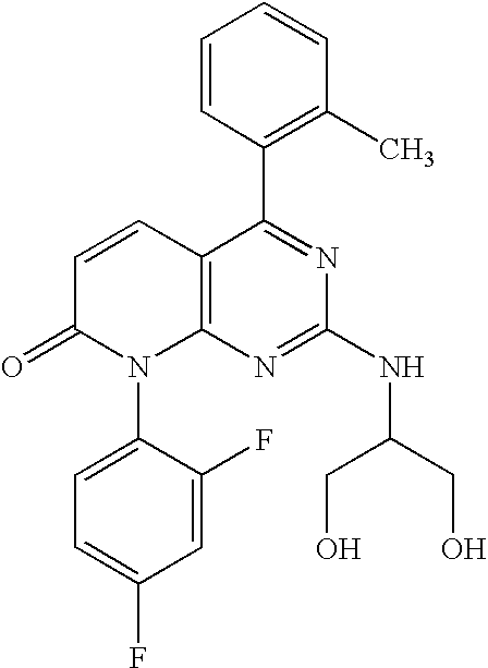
C1=CC(C2=NC(NC(CO)CO)=NC3=C2C=CC(=O)N3C2=CC=C(F)C=C2F)=C(C)C=C1
